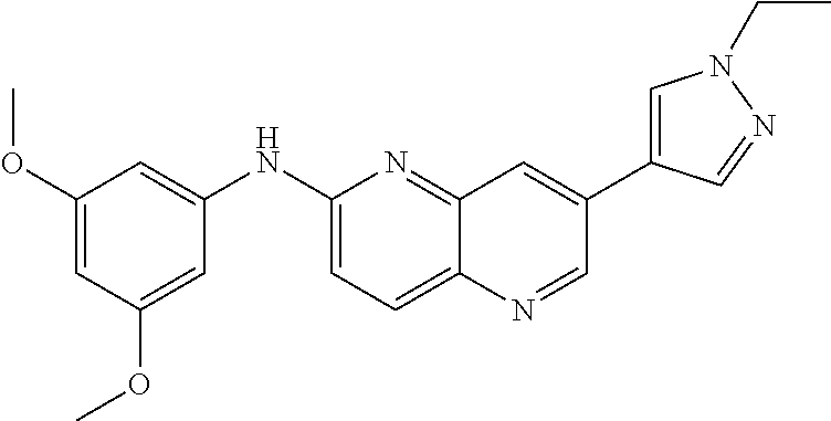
C1=C(OC)C=C(OC)C=C1NC1=CC=C2C(=N1)C=C(C1=CN(CC)N=C1)C=N2
